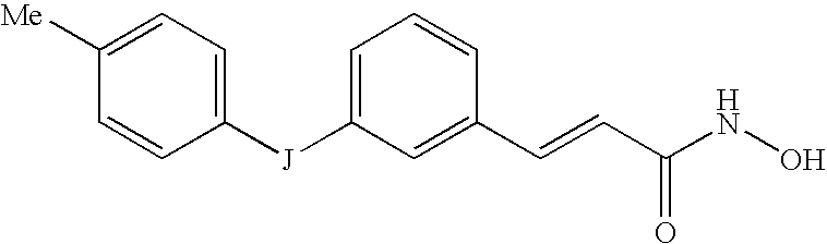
C1([J]C2=CC=CC(C=CC(NO)=O)=C2)=CC=C([Me])C=C1
